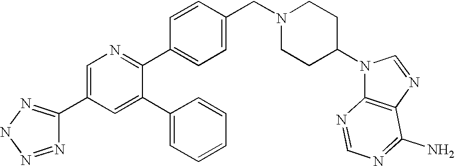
C1=C(C2=NNN=N2)C=C(C2=CC=CC=C2)C(C2=CC=C(CN3CCC(N4C5=C(N=C4)C(N)=NC=N5)CC3)C=C2)=N1
